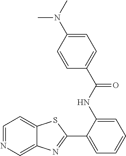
C1=NC=C2C(=C1)SC(C1=CC=CC=C1NC(C1=CC=C(N(C)C)C=C1)=O)=N2
